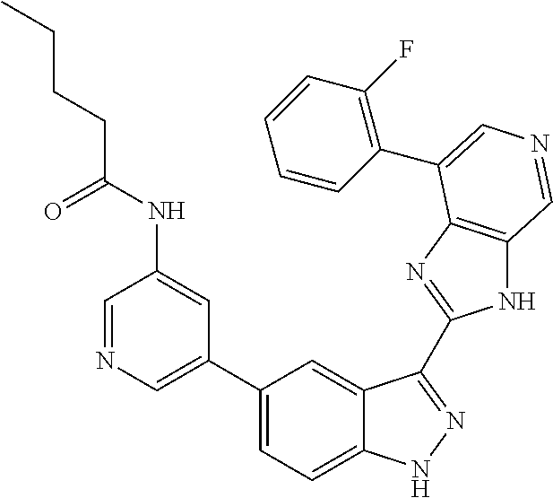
C1(C2=CN=CC(NC(=O)CCCC)=C2)=CC=C2C(=C1)C(C1=NC3=C(N1)C=NC=C3C1=C(F)C=CC=C1)=NN2
